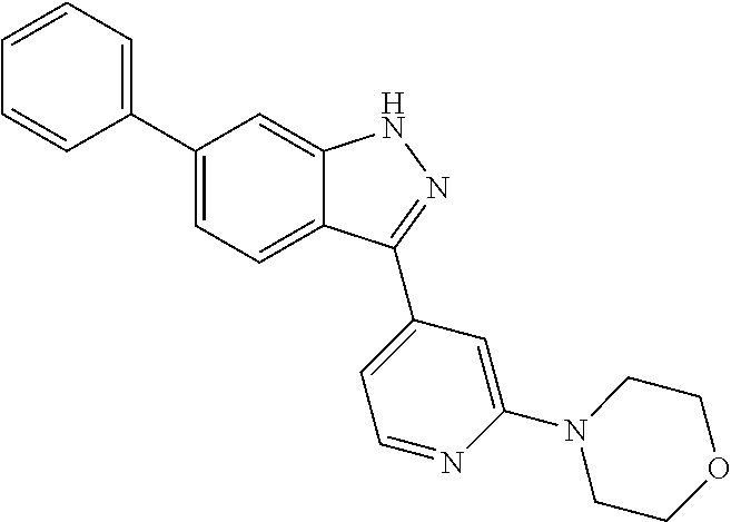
C1(C2=CC=CC=C2)=CC=C2C(=C1)NN=C2C1=CC=NC(N2CCOCC2)=C1
